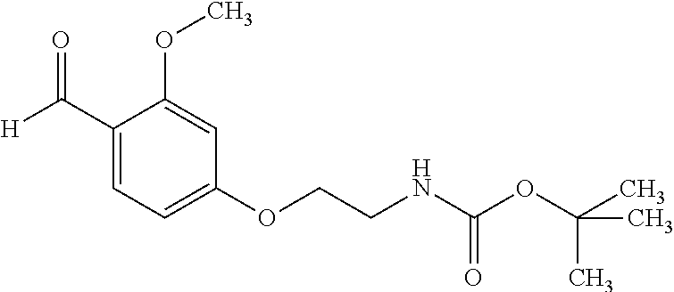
C1(C([H])=O)=CC=C(OCCNC(OC(C)(C)C)=O)C=C1OC
